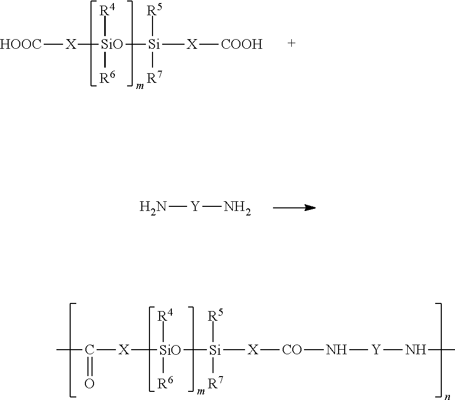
N[Y]N.CC([X][SiO]([Si]([X][CO]N[Y]NC)([R5])[R7])([R4])[R6])=O.[HOOC][X][SiO]([Si]([X][COOH])([R5])[R7])([R4])[R6]
